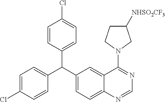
C1=CC(C(C2=CC=C(Cl)C=C2)C2=CC=C3C(=C2)C(N2CC([NHSO2CF3])CC2)=NC=N3)=CC=C1Cl
